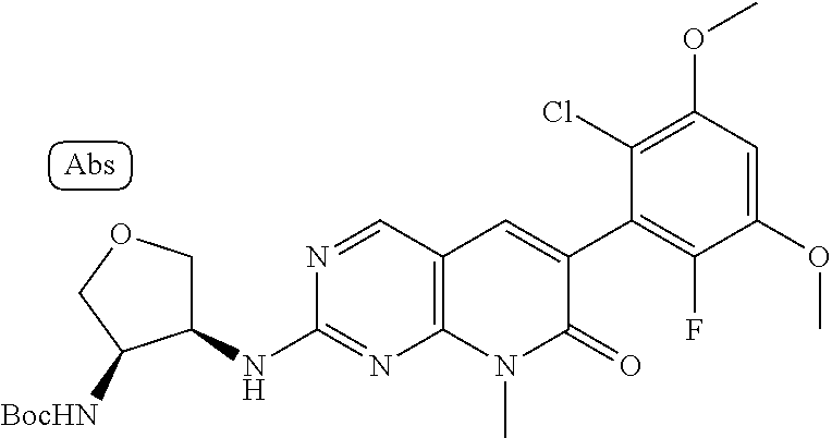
N1=CC2=C(N=C1NC1COCC1[BocHN])N(C)C(=O)C(C1=C(F)C(OC)=CC(OC)=C1Cl)=C2
